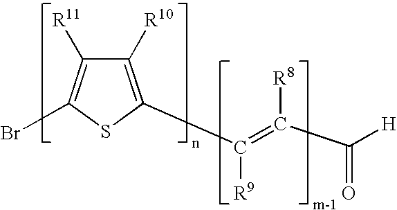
C1([R10])=C(C(=C(C([H])=O)[R8])[R9])SC(Br)=C1[R11]
